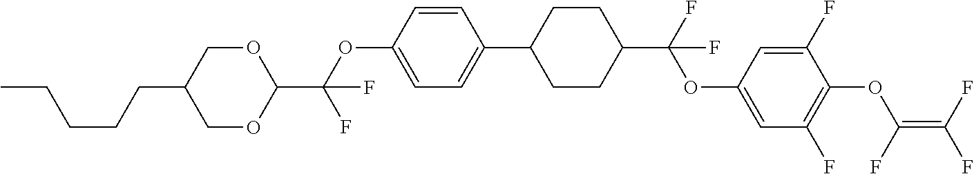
C1(C2=CC=C(OC(C3OCC(CCCCC)CO3)(F)F)C=C2)CCC(C(F)(OC2=CC(F)=C(OC(=C(F)F)F)C(F)=C2)F)CC1
